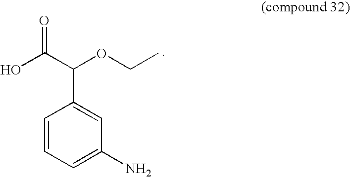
C1=CC=C(N)C=C1C(C(O)=O)OCC
